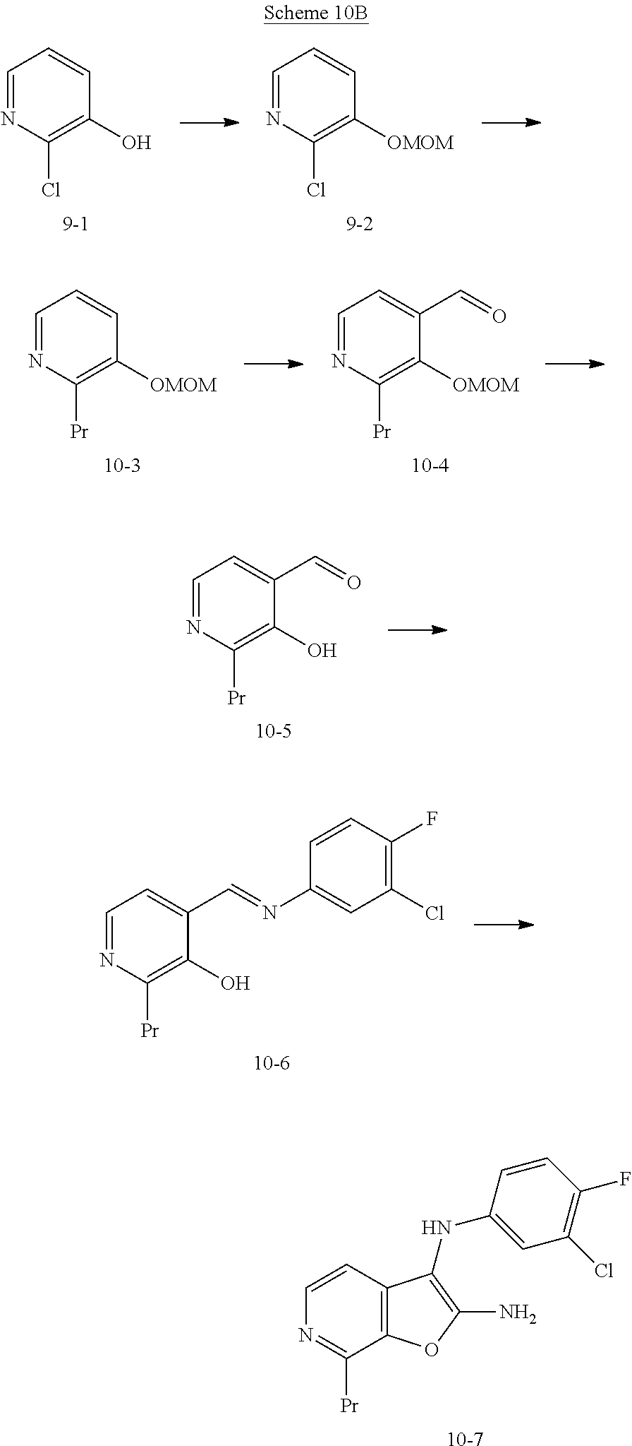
C12=C(C(NC3=CC(Cl)=C(F)C=C3)=C(N)O1)C=CN=C2[Pr].[10-7].[10-4].C1([Pr])=C([OMOM])C(C=O)=CC=N1.[10-3].C1([Pr])=C([OMOM])C=CC=N1.[9-2].C1(Cl)=C([OMOM])C=CC=N1.[9-1].C1(Cl)=C(O)C=CC=N1.[10-6].C1([Pr])=C(O)C(C=NC2=CC(Cl)=C(F)C=C2)=CC=N1.[10-5].C1([Pr])=C(O)C(C=O)=CC=N1
